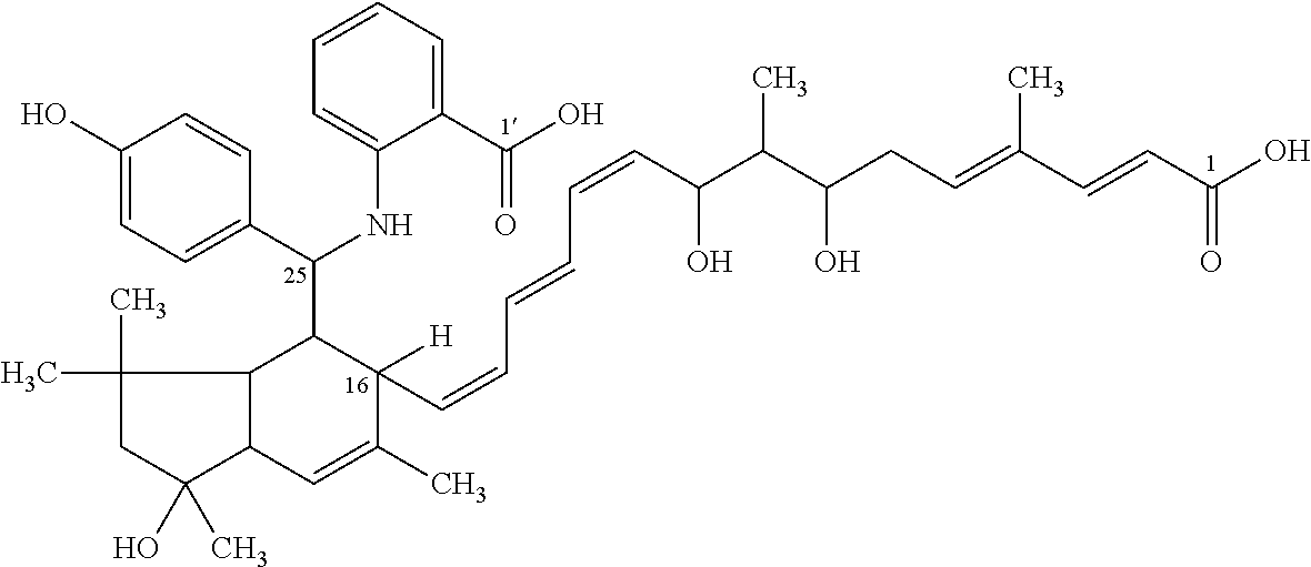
C1(O)=CC=C(C(C2C3C(C=C(C)C2([H])C=CC=CC=CC(O)C(C)C(O)CC=C(C=CC(=O)O)C)C(C)(O)CC3(C)C)NC2=CC=CC=C2C(=O)O)C=C1
